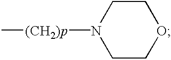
C1CN([(CH2)p]C)CCO1
